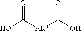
O=C([AR3]C(O)=O)O
